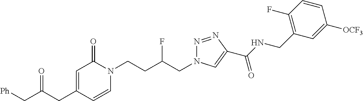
C1=C(CC(C[Ph])=O)C=CN(CCC(CN2N=NC(C(NCC3=C(F)C=CC([OCF3])=C3)=O)=C2)F)C1=O
